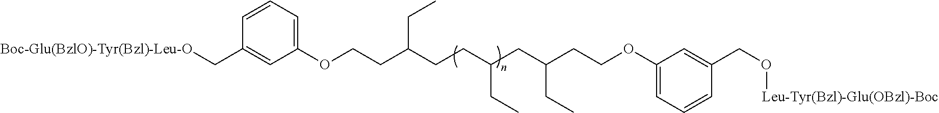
C1=CC(C[Boc-Glu(BzlO)-Tyr(Bzl)-Leu-O])=CC(OCCC(CCC(CC(CCOC2=CC=CC(CO[Leu-Tyr(Bzl)-Glu(OBzl)-Boc])=C2)CC)CC)CC)=C1
